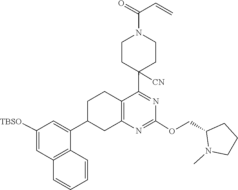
C1(COC2=NC3=C(CCC(C4=CC([TBSO])=CC5=C4C=CC=C5)C3)C(C3([CN])CCN(C(C=C)=O)CC3)=N2)CCCN1C
